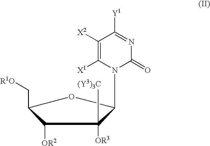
N1(CC2C([OR3])([(Y3)3C])C([OR2])C(C[R1O])O2)C(=O)N=C([Y1])C([X2])=C1[X1]
